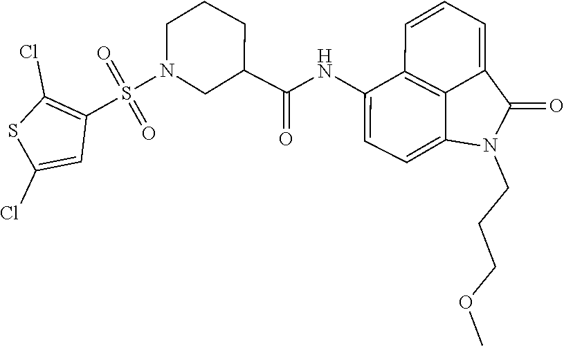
C1(C(NC2=CC=C3C4=C2C=CC=C4C(=O)N3CCCOC)=O)CN(S(=O)(=O)C2=C(Cl)SC(Cl)=C2)CCC1
